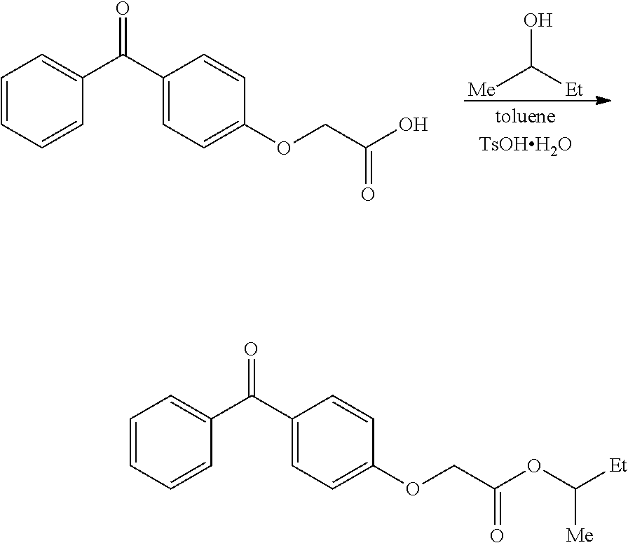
OC([Et])[Me].C1=CC=CC(C(C2=CC=C(OCC(O)=O)C=C2)=O)=C1.C1=CC=CC(C(C2=CC=C(OCC(OC([Et])[Me])=O)C=C2)=O)=C1
